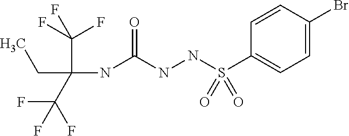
CCC(NC(NNS(C1=CC=C(Br)C=C1)(=O)=O)=O)(C(F)(F)F)C(F)(F)F
